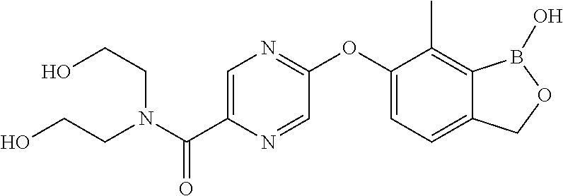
OCCN(C(C1=CN=C(OC2=CC=C3C(=C2C)B(O)OC3)C=N1)=O)CCO
